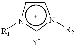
c1n([R1])cn([R2])c1
